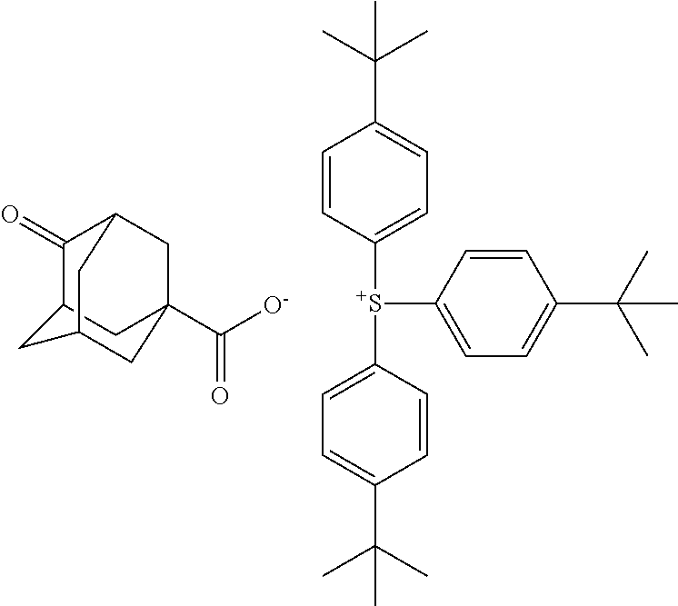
C1(=O)C2CC3(C(=O)[O-])CC1CC(C2)C3.C1([S+](C2=CC=C(C(C)(C)C)C=C2)C2=CC=C(C(C)(C)C)C=C2)=CC=C(C(C)(C)C)C=C1
